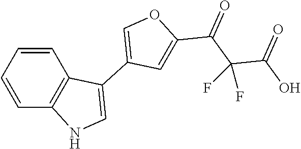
C1=CC=CC2=C1C(C1=COC(C(C(C(O)=O)(F)F)=O)=C1)=CN2
